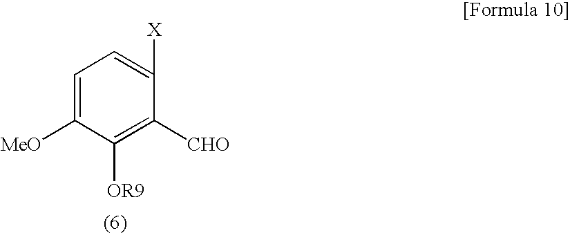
C1=C([MeO])C([OR9])=C([CHO])C([X])=C1
